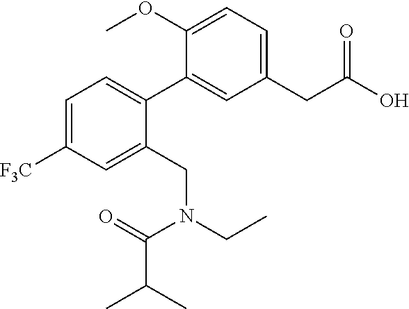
C1=C([F3C])C=C(CN(CC)C(=O)C(C)C)C(C2=CC(CC(O)=O)=CC=C2OC)=C1
